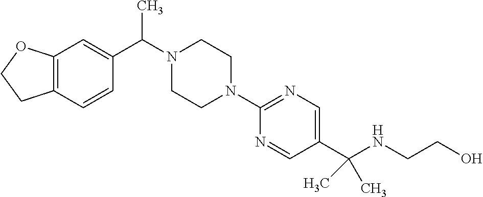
C(N1CCN(C2=NC=C(C(NCCO)(C)C)C=N2)CC1)(C)C1=CC2=C(C=C1)CCO2
